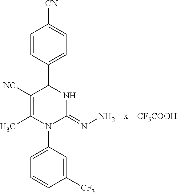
C1=CC(C2C([NC])=C(C)N(C3=CC=CC([CF3])=C3)C(=NN)N2)=CC=C1[CN].[CF3COOH]
